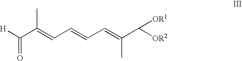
O=C(C(=CC=CC=C(C([OR1])[OR2])C)C)[H]
